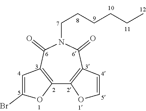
C12=C(C(=O)N(CCCCCC)C(=O)C3=C1OC=C3)C=C(Br)O2
